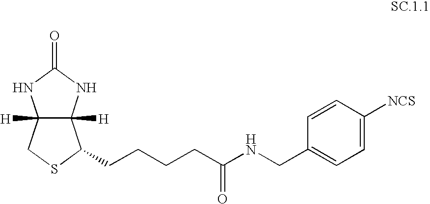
C12([H])C([H])(NC(=O)N1)C(CCCCC(NCC1=CC=C([NCS])C=C1)=O)SC2
